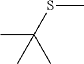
CC(SC)(C)C
